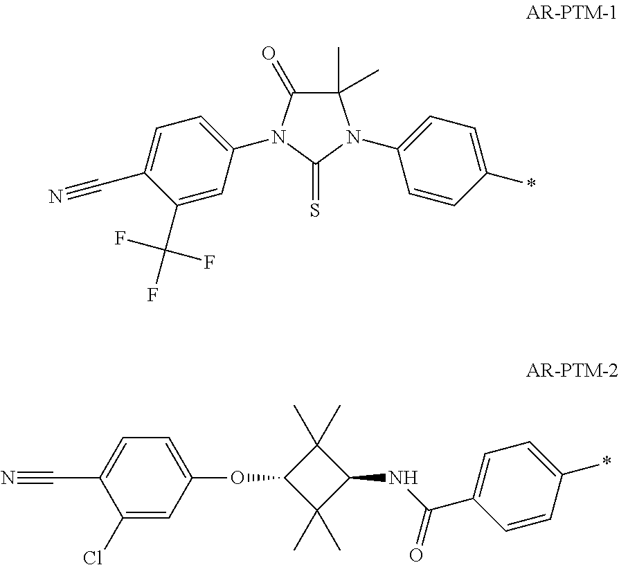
C1(C)(C)C(=O)N(C2=CC=C(C#N)C(C(F)(F)F)=C2)C(=S)N1C1=CC=C(*)C=C1.C1(C)(C)C(OC2=CC=C(C#N)C(Cl)=C2)C(C)(C)C1NC(C1=CC=C(*)C=C1)=O
